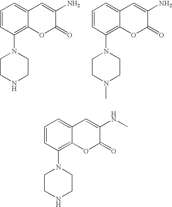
C1=CC(N2CCNCC2)=C2C(=C1)C=C(N)C(=O)O2.C1=CC(N2CCN(C)CC2)=C2C(=C1)C=C(N)C(=O)O2.C1=CC(N2CCNCC2)=C2C(=C1)C=C(NC)C(=O)O2
